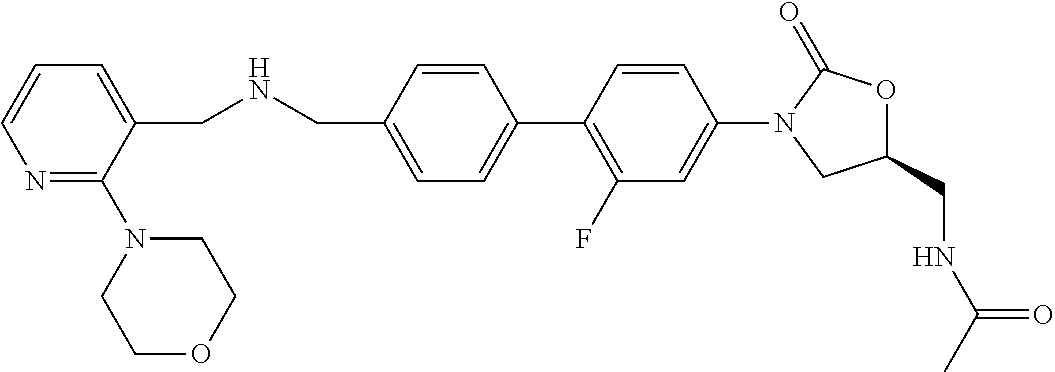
C1(CNC(=O)C)OC(=O)N(C2=CC(F)=C(C3=CC=C(CNCC4=CC=CN=C4N4CCOCC4)C=C3)C=C2)C1
